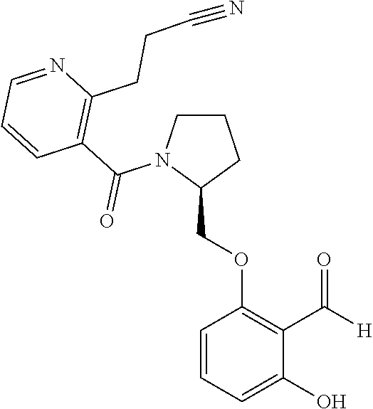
C(OC1=C(C([H])=O)C(O)=CC=C1)C1N(C(C2=C(CCC#N)N=CC=C2)=O)CCC1
